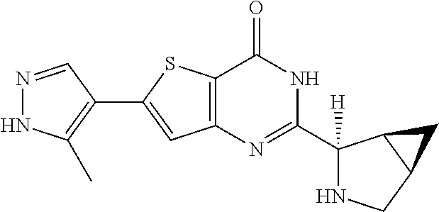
N1=CC(C2=CC3=C(S2)C(=O)NC(C2([H])NCC4C2C4)=N3)=C(C)N1
